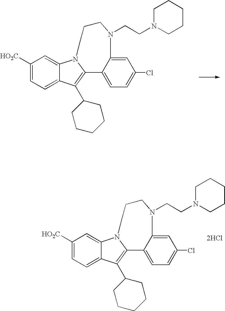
C1([HO2C])=CC=C2C(=C1)N1C(=C2C2CCCCC2)C2=CC=C(Cl)C=C2N(CCN2CCCCC2)CCC1.C1([HO2C])=CC=C2C(=C1)N1C(=C2C2CCCCC2)C2=CC=C(Cl)C=C2N(CCN2CCCCC2)CCC1.[2HCl]
